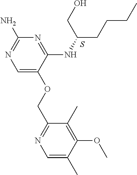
C1=C(OCC2=NC=C(C)C(OC)=C2C)C(NC(CO)CCCC)=NC(N)=N1.S
